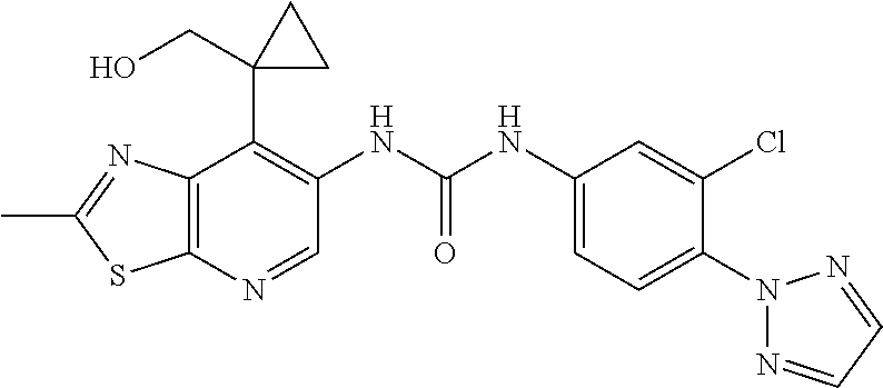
C12=C(N=CC(NC(NC3=CC=C(N4N=CC=N4)C(Cl)=C3)=O)=C1C1(CO)CC1)SC(C)=N2
